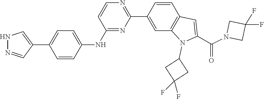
C1(F)(F)CN(C(C2=CC3=C(C=C(C4=NC=CC(NC5=CC=C(C6=CNN=C6)C=C5)=N4)C=C3)N2C2CC(F)(F)C2)=O)C1
